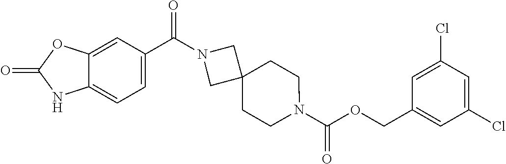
O=C(N1CC2(C1)CCN(C(=O)OCC1=CC(Cl)=CC(Cl)=C1)CC2)C1=CC=C2C(=C1)OC(=O)N2
